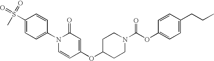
C1(S(C)(=O)=O)=CC=C(N2C=CC(OC3CCN(C(OC4=CC=C(CCC)C=C4)=O)CC3)=CC2=O)C=C1
